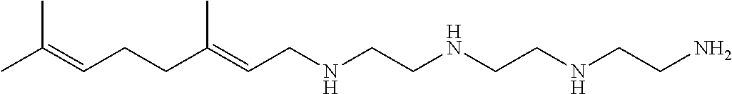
CC(=CCCC(=CCNCCNCCNCCN)C)C
